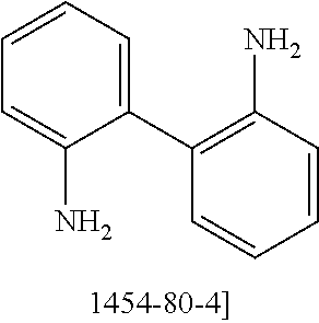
C1(C2=C(N)C=CC=C2)=CC=CC=C1N
